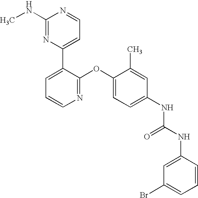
C1(NC)=NC(C2=CC=CN=C2OC2=CC=C(NC(NC3=CC(Br)=CC=C3)=O)C=C2C)=CC=N1
